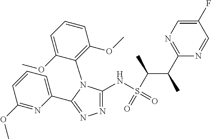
N1=C(NS(C(C(C2=NC=C(F)C=N2)C)C)(=O)=O)N(C2=C(OC)C=CC=C2OC)C(C2=CC=CC(OC)=N2)=N1
